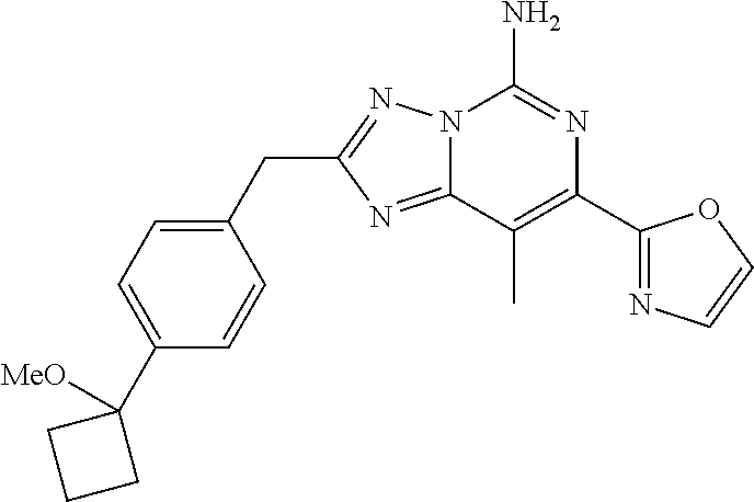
C12=NC(CC3=CC=C(C4([MeO])CCC4)C=C3)=NN1C(N)=NC(C1=NC=CO1)=C2C
